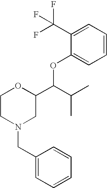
C1(CN2CC(C(C(C)C)OC3=CC=CC=C3C(F)(F)F)OCC2)=CC=CC=C1
